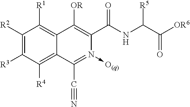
C1([R2])=C([R3])C([R4])=C2C(=C1[R1])C([OR])=C(C(NC(C(=O)[OR6])[R5])=O)N(->[O(q)])=C2C#N
